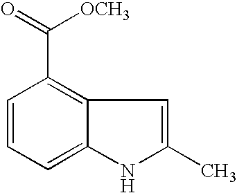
C1=CC=C2C(=C1C(=O)[OCH3])C=C(C)N2
